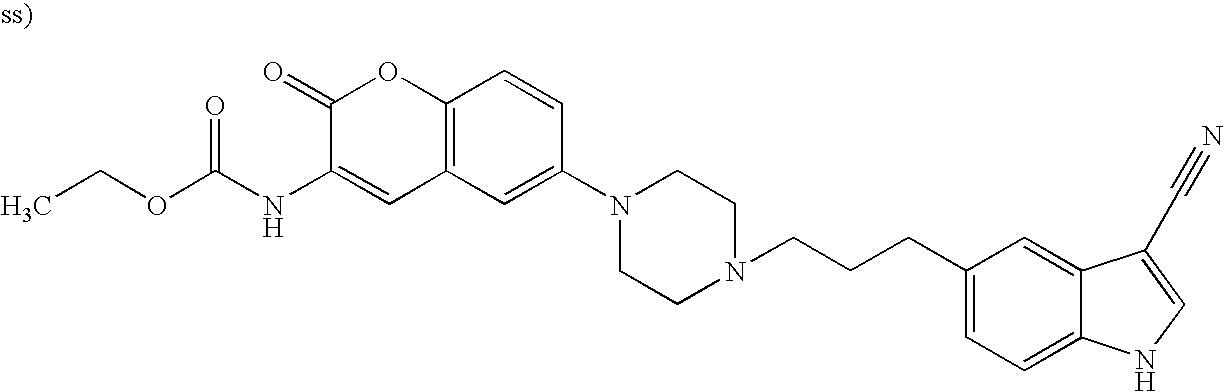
C12=C(C=C(N3CCN(CCCC4=CC=C5C(=C4)C(C#N)=C[N H]5)CC3)C=C1)C=C(NC(OCC)=O)C(=O)O2
